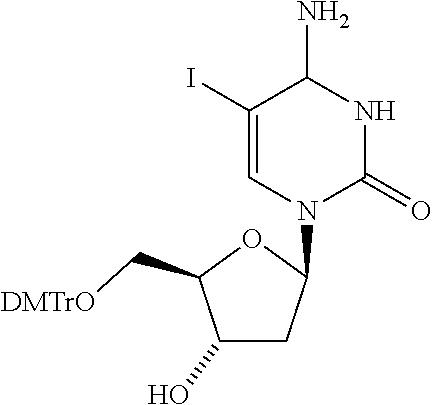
IC1=CN(C2CC(O)C(C[DMTrO])O2)C(=O)NC1N
